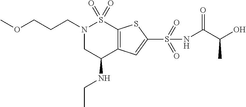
CCNC1C2=C(S(=O)(=O)N(CCCOC)C1)SC(S(NC(C(O)C)=O)(=O)=O)=C2
